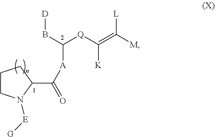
C1CN([E][G])C(C([A]C([Q]C(=C([M])[L])[K])B[D])=O)C1
